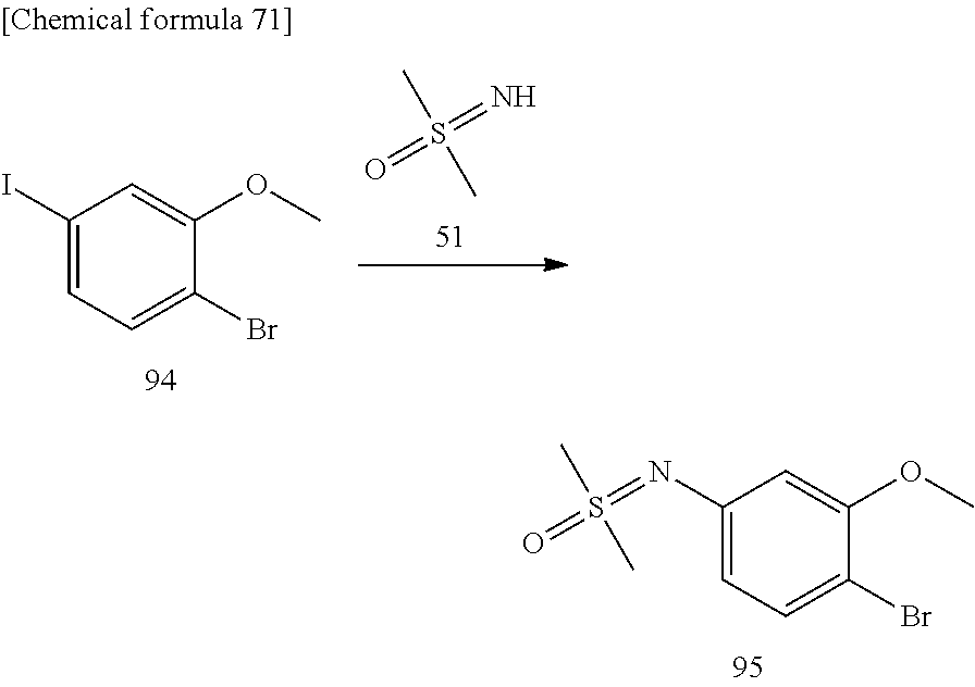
C1(N=S(=O)(C)C)=CC=C(Br)C(OC)=C1.C1(I)=CC=C(Br)C(OC)=C1.O=S(=N)(C)C
